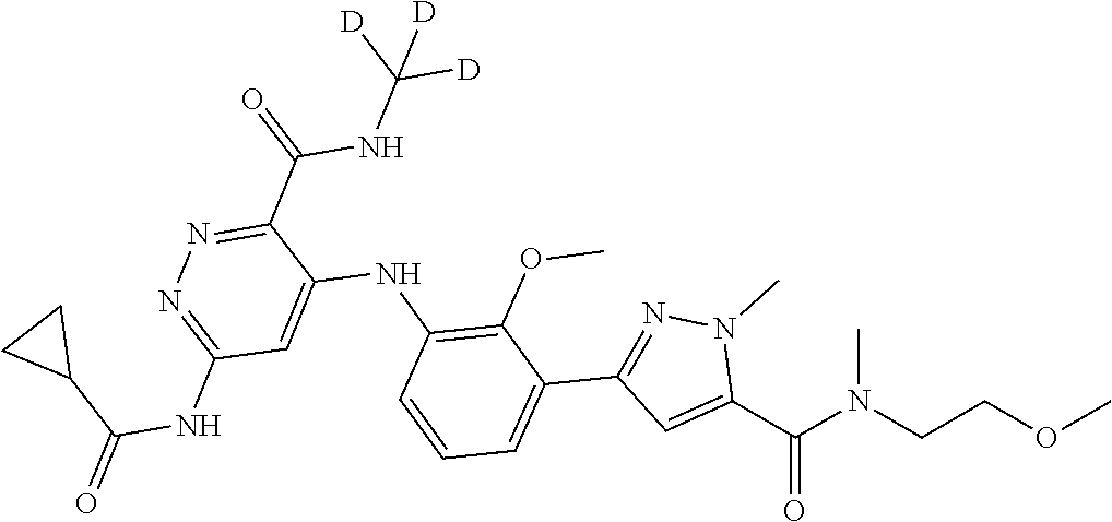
O(CCN(C(C1=CC(C2=CC=CC(NC3=CC(NC(C4CC4)=O)=NN=C3C(NC([D])([D])[D])=O)=C2OC)=NN1C)=O)C)C
